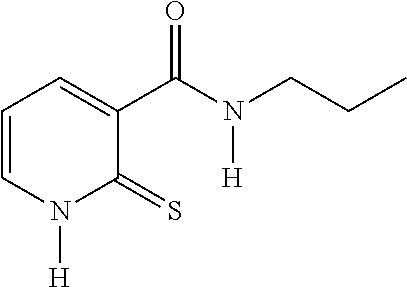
C1=CN([H])C(=S)C(C(N(CCC)[H])=O)=C1
